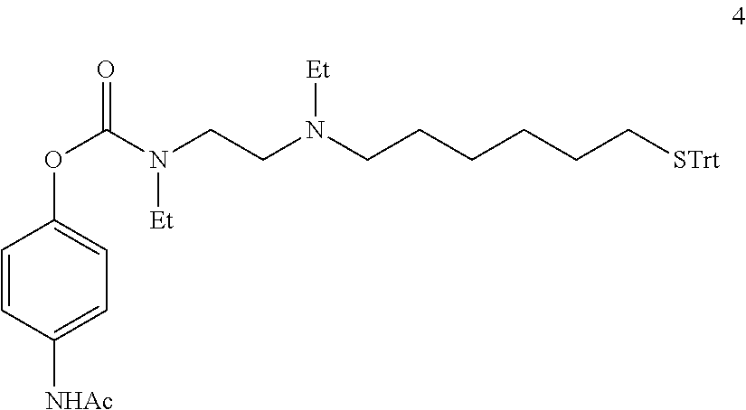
C1=CC([NHAc])=CC=C1OC(=O)N([Et])CCN(CCCCCC[STrt])[Et]
